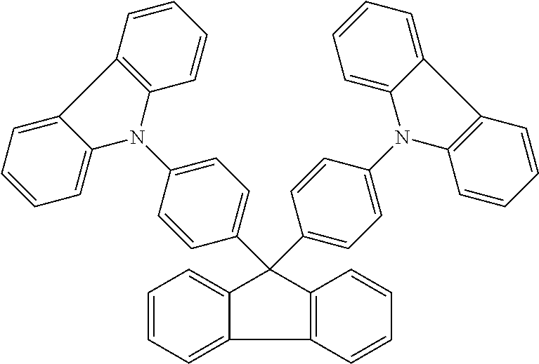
C12=CC=CC=C1C1=C(C2(C2=CC=C(N3C4=C(C5=CC=CC=C35)C=CC=C4)C=C2)C2=CC=C(N3C4=CC=CC=C4C4=C3C=CC=C4)C=C2)C=CC=C1
